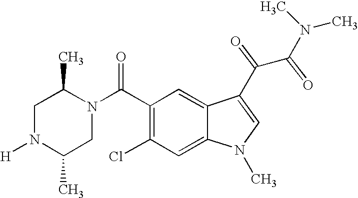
N1([H])C(C)CN(C(C2=C(Cl)C=C3C(=C2)C(C(C(N(C)C)=O)=O)=CN3C)=O)C(C)C1
